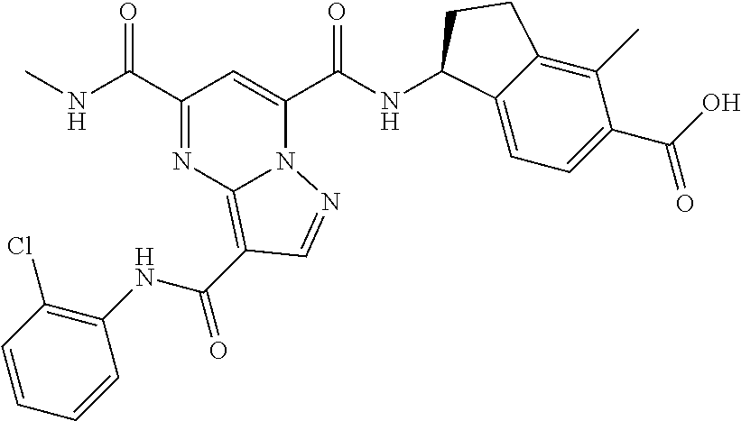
CNC(C1=NC2=C(C(NC3=C(Cl)C=CC=C3)=O)C=NN2C(C(NC2C3=CC=C(C(=O)O)C(C)=C3CC2)=O)=C1)=O
